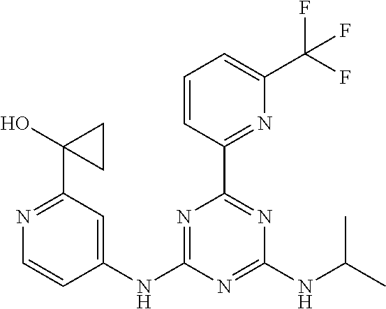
N1=C(C2(O)CC2)C=C(NC2=NC(C3=NC(C(F)(F)F)=CC=C3)=NC(NC(C)C)=N2)C=C1
